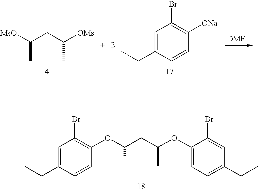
[MsO]C(CC([OMs])C)C.C1=C(CC)C=CC([ONa])=C1Br.C1=C(CC)C=CC(OC(CC(OC2=CC=C(CC)C=C2Br)C)C)=C1Br
